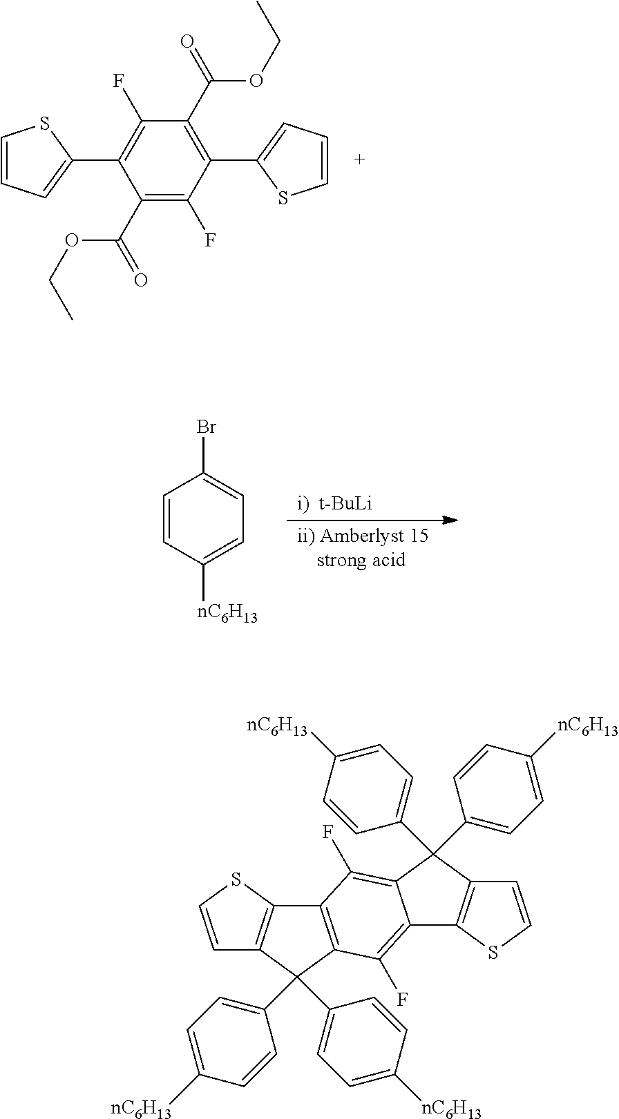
C1(C2=CC=CS2)=C(C(=O)OCC)C(F)=C(C2=CC=CS2)C(C(=O)OCC)=C1F.C1=CC([nC6H13])=CC=C1Br.C12=C(C(C3=CC=C([nC6H13])C=C3)(C3=CC=C([nC6H13])C=C3)C3=C1SC=C3)C(F)=C1C(=C2F)C(C2=CC=C([nC6H13])C=C2)(C2=CC=C([nC6H13])C=C2)C2=C1SC=C2
